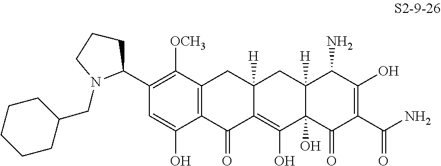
C12=C(C([OCH3])=C(C3N(CC4CCCCC4)CCC3)C=C1O)CC1([H])C(=C(O)C3(O)C([H])(C1)C(N)C(O)=C(C(N)=O)C3=O)C2=O
